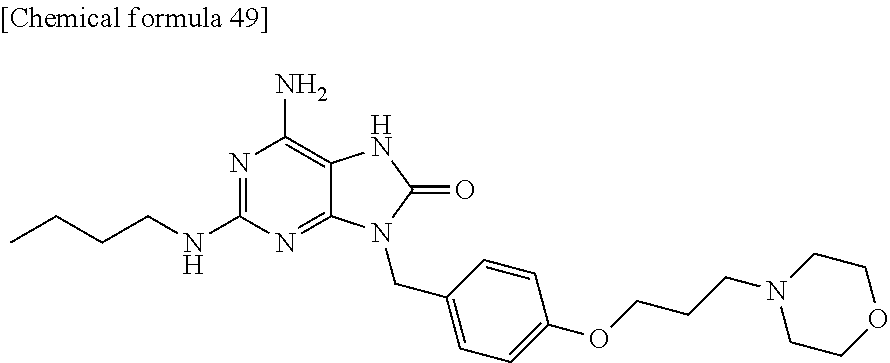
N1=C(NCCCC)N=C2C(=C1N)NC(=O)N2CC1=CC=C(OCCCN2CCOCC2)C=C1
